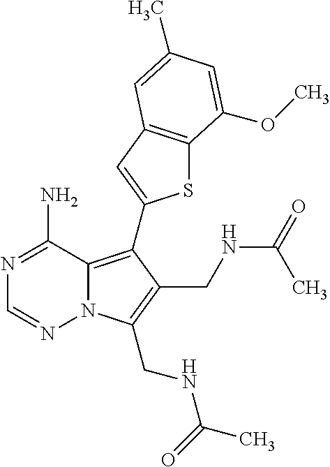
N1=C(N)C2=C(C3=CC4=C(S3)C(OC)=CC(C)=C4)C(CNC(=O)C)=C(CNC(C)=O)N2N=C1
